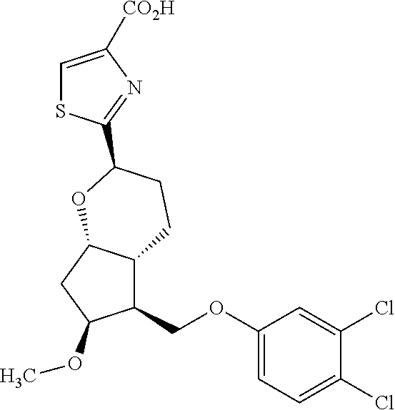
C1(COC2=CC=C(Cl)C(Cl)=C2)C2C(CC1OC)OC(C1=NC([CO2H])=CS1)CC2
